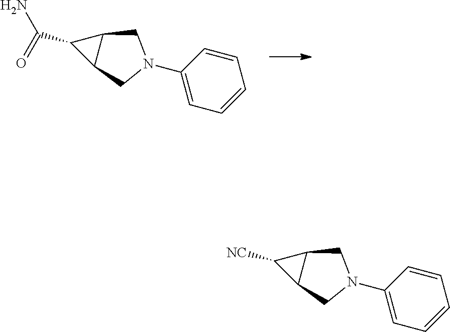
C1(C(=O)N)C2C1CN(C1=CC=CC=C1)C2.C1([NC])C2C1CN(C1=CC=CC=C1)C2
